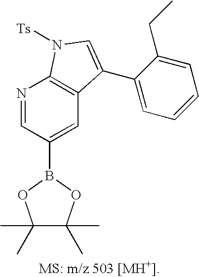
C1(C)(C)C(C)(C)OB(C2=CC3=C(N=C2)N([Ts])C=C3C2=CC=CC=C2CC)O1
